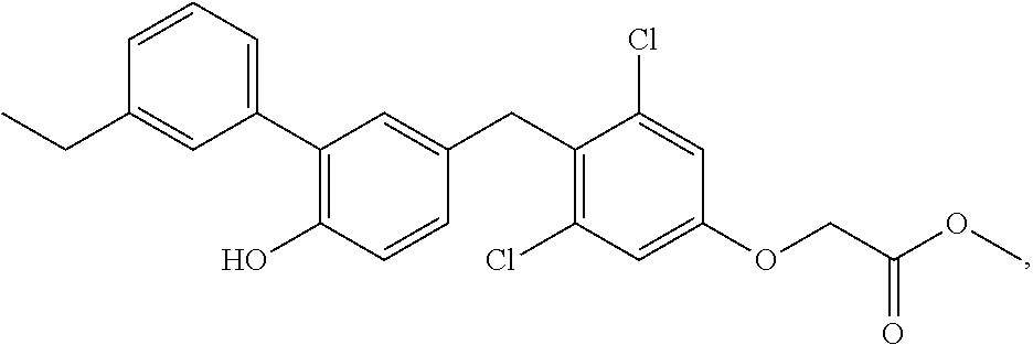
C1(C2=C(O)C=CC(CC3=C(Cl)C=C(OCC(OC)=O)C=C3Cl)=C2)=CC=CC(CC)=C1
